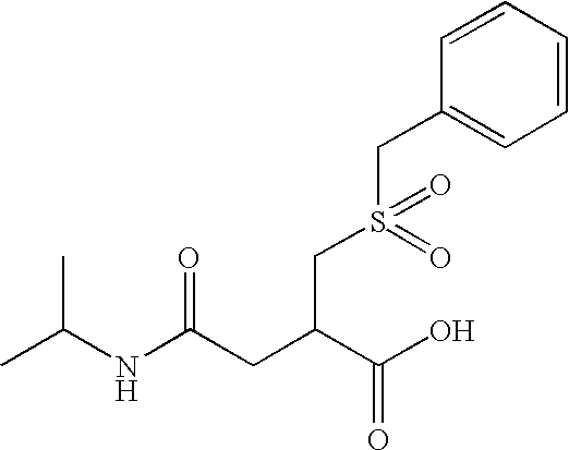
CC(NC(CC(C(O)=O)CS(CC1=CC=CC=C1)(=O)=O)=O)C
